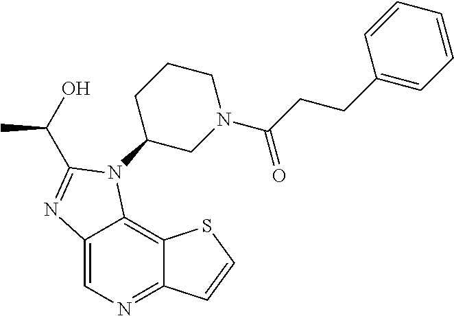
C12=CN=C3C(=C1N(C1CN(C(CCC4=CC=CC=C4)=O)CCC1)C(C(C)O)=N2)SC=C3
